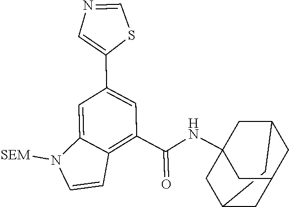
C12CC3CC(CC(NC(C4=C5C(=CC(C6=CN=CS6)=C4)N([SEM])C=C5)=O)(C3)C1)C2
